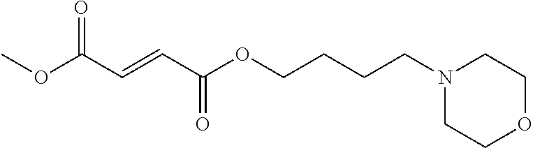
N1(CCCCOC(C=CC(OC)=O)=O)CCOCC1
